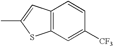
C12=C(C=C(C)S1)C=CC([CF3])=C2
